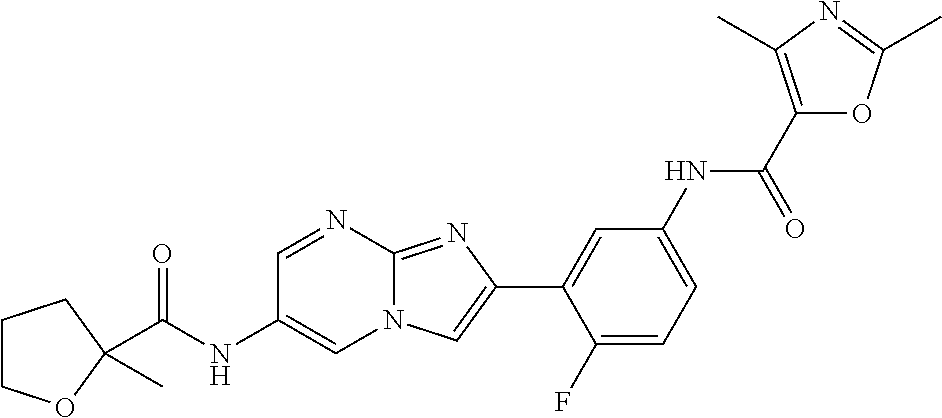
C1=NC2=NC(C3=CC(NC(C4=C(C)N=C(C)O4)=O)=CC=C3F)=CN2C=C1NC(=O)C1(C)OCCC1
